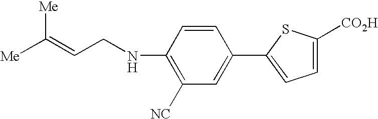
C1(NCC=C([Me])[Me])=C([NC])C=C(C2=CC=C([CO2H])S2)C=C1
